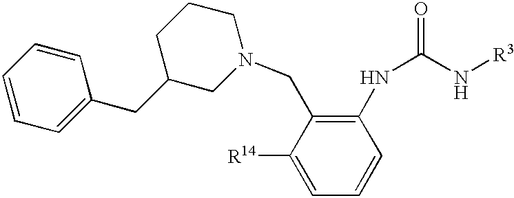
C1([R14])=CC=CC(NC(=O)N[R3])=C1CN1CCCC(CC2=CC=CC=C2)C1
